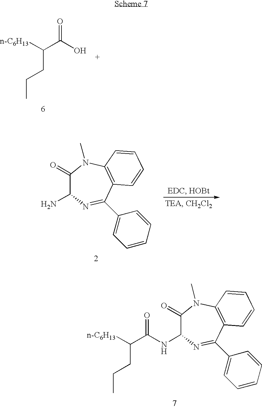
[n-C6H13]C(C(O)=O)CCC.NC1C(=O)N(C)C2=C(C(C3=CC=CC=C3)=N1)C=CC=C2.N(C1C(=O)N(C)C2=C(C(C3=CC=CC=C3)=N1)C=CC=C2)C(C([n-C6H13])CCC)=O
